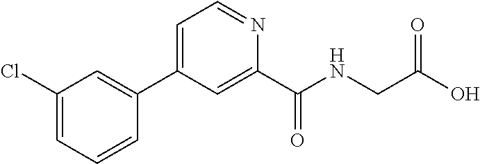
C1(Cl)=CC=CC(C2=CC=NC(C(NCC(O)=O)=O)=C2)=C1
